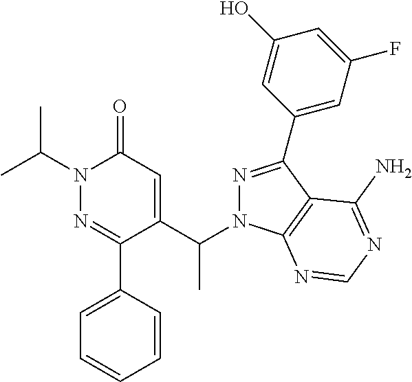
CC(N1N=C(C2=CC=CC=C2)C(C(N2N=C(C3=CC(F)=CC(O)=C3)C3=C2N=CN=C3N)C)=CC1=O)C
